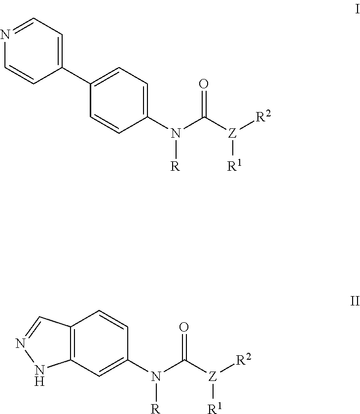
C1=NC=CC(C2=CC=C(N(C([Z]([R2])[R1])=O)[R])C=C2)=C1.C12=C(C=C(N(C([Z]([R2])[R1])=O)[R])C=C1)NN=C2
